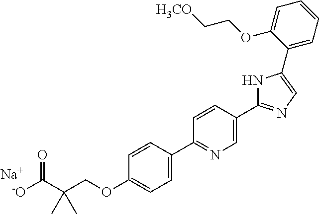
[-O]C(C(COC1=CC=C(C2=NC=C(C3=NC=C(C4=CC=CC=C4OCC[H3CO])N3)C=C2)C=C1)(C)C)=O.[Na]
